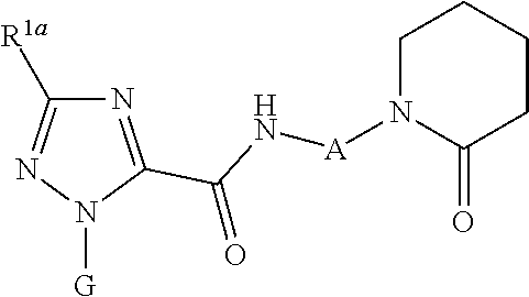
N1=C(C(N[A]N2C(=O)CCCC2)=O)N([G])N=C1[R1a]
